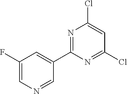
C1(C2=NC(Cl)=CC(Cl)=N2)=CC(F)=CN=C1
